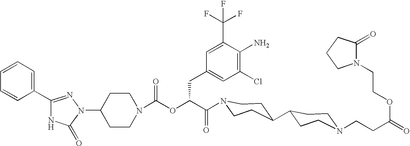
N1(C2CCN(C(OC(C(=O)N3CCC(C4CCN(CCC(=O)OCCN5C(=O)CCC5)CC4)CC3)CC3=CC(Cl)=C(N)C(C(F)(F)F)=C3)=O)CC2)N=C(C2=CC=CC=C2)NC1=O
